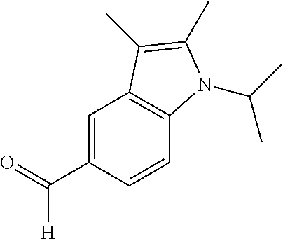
C1=C(C(=O)[H])C=CC2=C1C(C)=C(C)N2C(C)C
